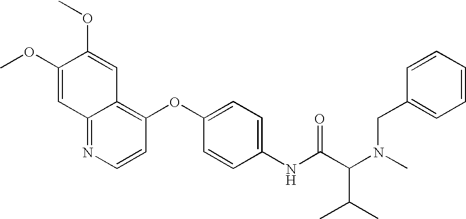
C1(OC)=CC2=NC=CC(OC3=CC=C(NC(C(N(C)CC4=CC=CC=C4)C(C)C)=O)C=C3)=C2C=C1OC
